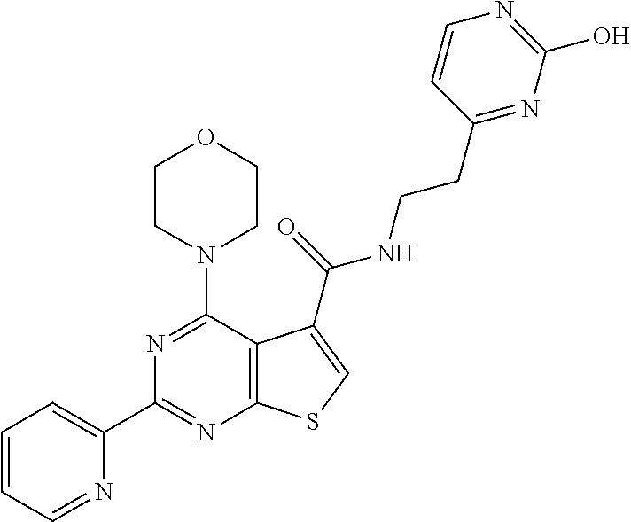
C1(C2=NC3=C(C(N4CCOCC4)=N2)C(C(NCCC2=NC(O)=NC=C2)=O)=CS3)=CC=CC=N1
